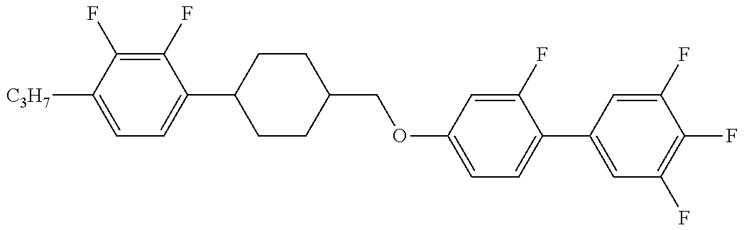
C1=C([C3H7])C(F)=C(F)C(C2CCC(COC3=CC=C(C4=CC(F)=C(F)C(F)=C4)C(F)=C3)CC2)=C1
